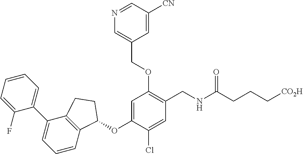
C1(F)=CC=CC=C1C1=CC=CC2=C1CCC2OC1=CC(OCC2=CN=CC([CN])=C2)=C(CNC(CCC[CO2H])=O)C=C1Cl
